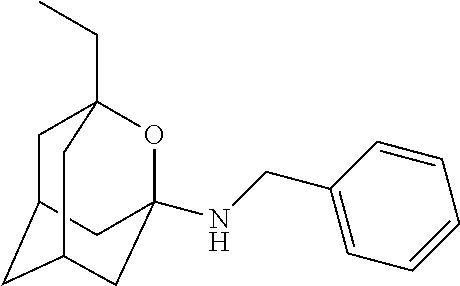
C1C2CC3(NCC4=CC=CC=C4)OC1(CC)CC(C3)C2
